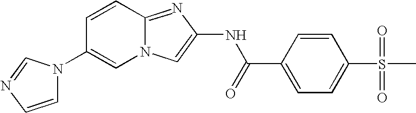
C1=CC2=NC(NC(=O)C3=CC=C(S(C)(=O)=O)C=C3)=CN2C=C1N1C=CN=C1
